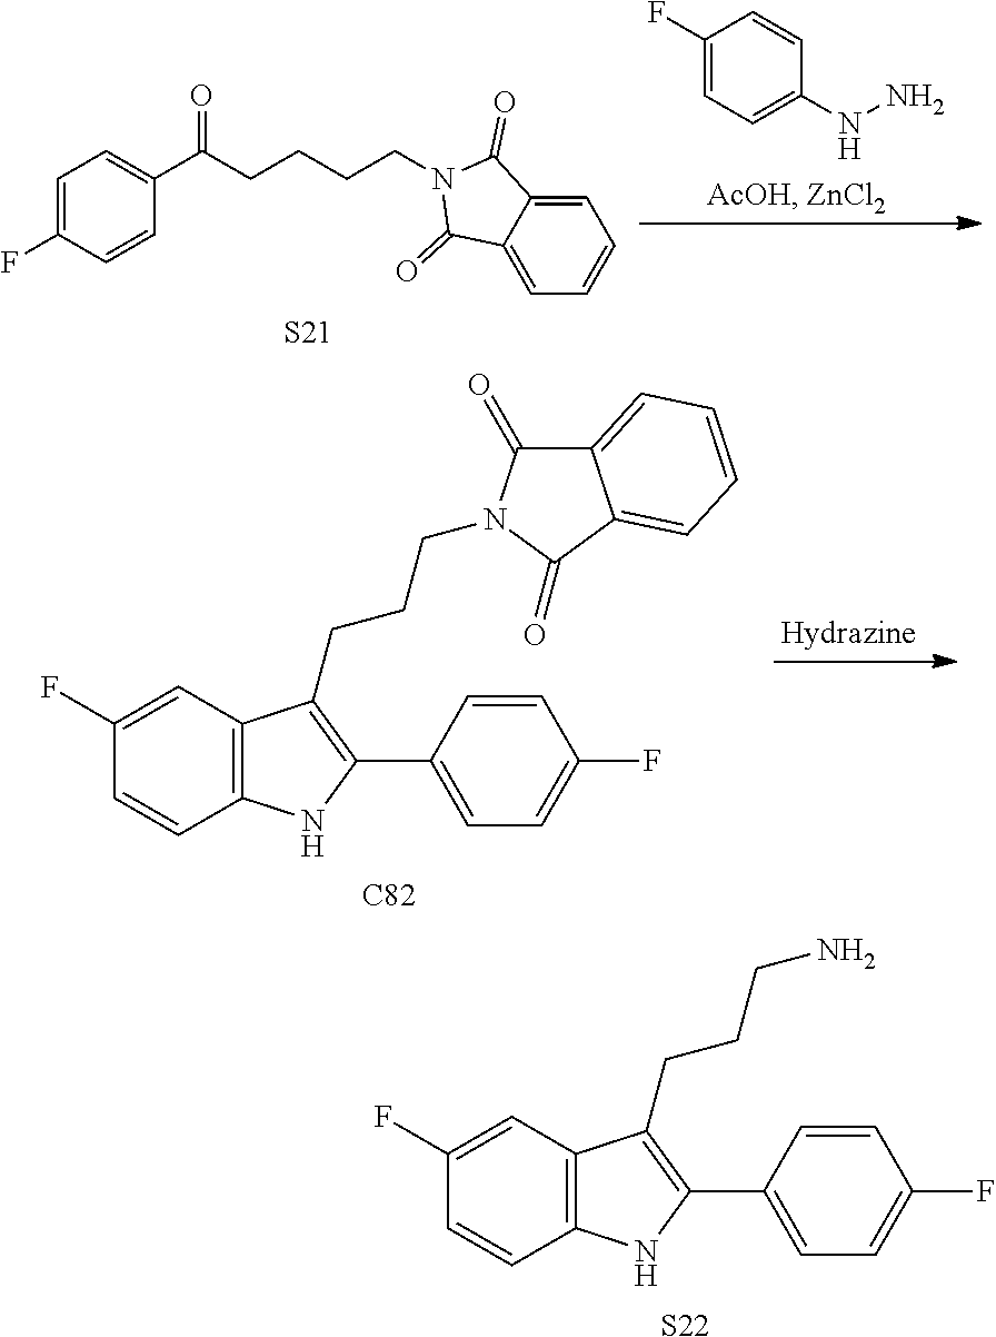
C1(F)=CC2=C(C=C1)NC(C1=CC=C(F)C=C1)=C2CCCN.[S22].C1(F)=CC=C(NN)C=C1.C1=C(F)C=CC(C(CCCCN2C(=O)C3=CC=CC=C3C2=O)=O)=C1.[S21].C1(F)=CC2=C(C=C1)NC(C1=CC=C(F)C=C1)=C2CCCN1C(=O)C2=CC=CC=C2C1=O.[C82]
